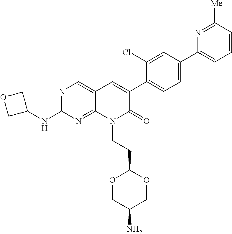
N1=C(NC2COC2)N=C2C(=C1)C=C(C1=CC=C(C3=CC=CC([Me])=N3)C=C1Cl)C(=O)N2CCC1OCC(N)CO1
